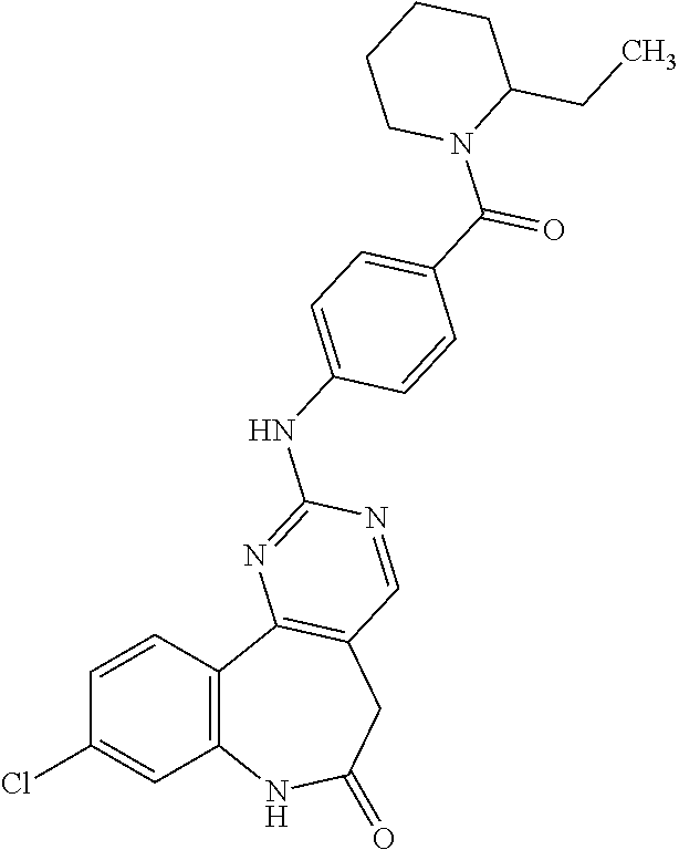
C1=CC2=C(C=C1Cl)NC(=O)CC1=C2N=C(NC2=CC=C(C(=O)N3C(CC)CCCC3)C=C2)N=C1
